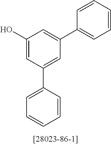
C1(O)=CC(C2=CC=CC=C2)=CC(C2=CC=CC=C2)=C1
